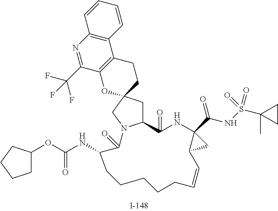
C12=C(N=C(C(F)(F)F)C3=C1CCC1(O3)CC3N(C1)C(=O)C(NC(OC1CCCC1)=O)CCCCCC=CC1C(C(=O)NS(C4(C)CC4)(=O)=O)(NC3=O)C1)C=CC=C2
